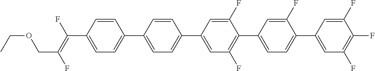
C1=CC(C(=C(F)COCC)F)=CC=C1C1=CC=C(C2=CC(F)=C(C3=CC=C(C4=CC(F)=C(F)C(F)=C4)C(F)=C3)C(F)=C2)C=C1
